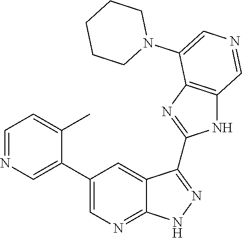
C1=NC=C(C2=CN=C3C(=C2)C(C2=NC4=C(N2)C=NC=C4N2CCCCC2)=NN3)C(C)=C1
